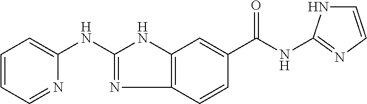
C1=CC=C(NC2=NC3=C(N2)C=C(C(NC2=NC=CN2)=O)C=C3)N=C1
